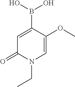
C1=C(B(O)O)C(OC)=CN(CC)C1=O
